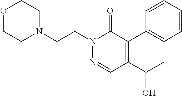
N1(CCN2CCOCC2)N=CC(C(C)O)=C(C2=CC=CC=C2)C1=O
